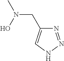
N1=NNC=C1CN(O)C
